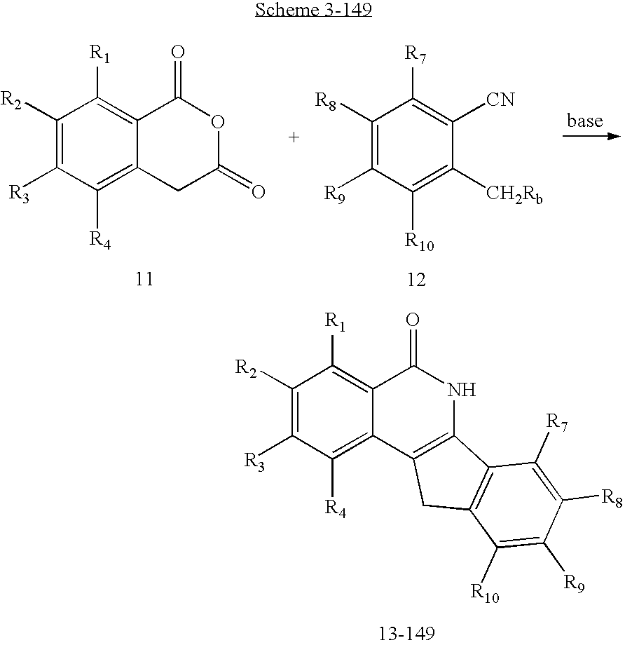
C1([R2])=C([R3])C([R4])=C2C(=C1[R1])C(=O)OC(=O)C2.C1([R8])=C([R9])C([R10])=C([CH2Rb])C([CN])=C1[R7].C1([R2])=C([R3])C([R4])=C2C(=C1[R1])C(=O)NC1=C2CC2=C1C([R7])=C([R8])C([R9])=C2[R10]
